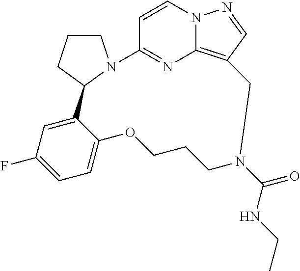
C1CN2C(C1)C1=CC(F)=CC=C1OCCCN(C(NCC)=O)CC1=C3N=C2C=CN3N=C1
